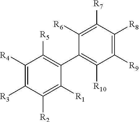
C1([R4])=C([R3])C([R2])=C([R1])C(C2=C([R10])C([R9])=C([R8])C([R7])=C2[R6])=C1[R5]
